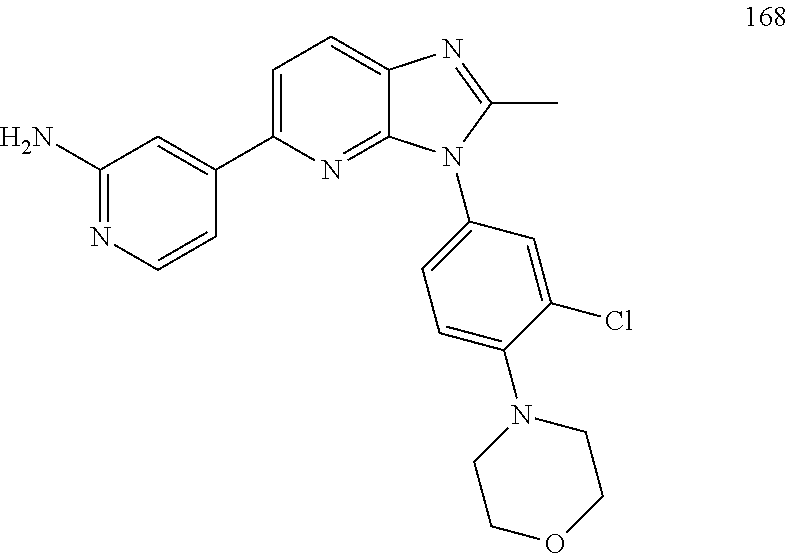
C1(N)=NC=CC(C2=CC=C3C(=N2)N(C2=CC=C(N4CCOCC4)C(Cl)=C2)C(C)=N3)=C1
